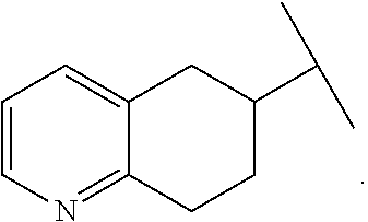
C1C2=NC=CC=C2CC(C(C)C)C1
